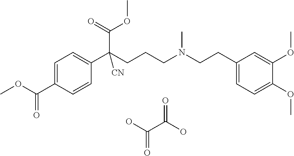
C1=C(C(=O)OC)C=CC(C(CCCN(CCC2=CC=C(OC)C(OC)=C2)C)(C(=O)OC)[CN])=C1.OC(C(O)=O)=O
